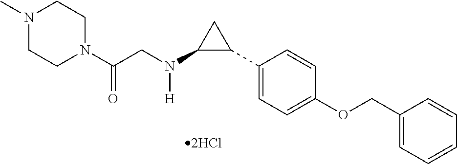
C1(C2CC2N(CC(N2CCN(C)CC2)=O)[H])=CC=C(OCC2=CC=CC=C2)C=C1
